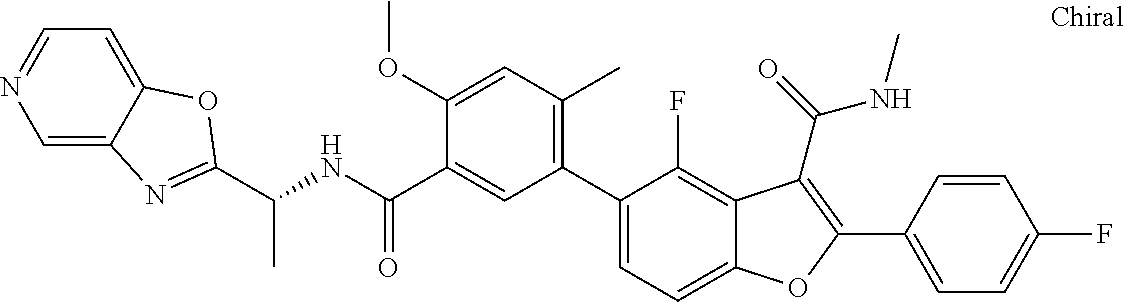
N(C(C1=CC(C2=CC=C3C(=C2F)C(C(=O)NC)=C(C2=CC=C(F)C=C2)O3)=C(C)C=C1OC)=O)C(C)C1=NC2=CN=CC=C2O1
